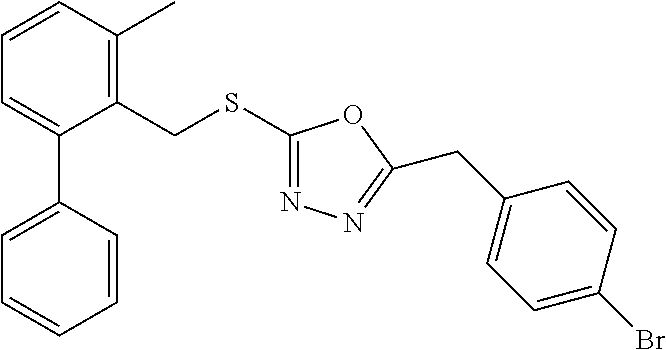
C1=CC(C)=C(CSC2=NN=C(CC3=CC=C(Br)C=C3)O2)C(C2=CC=CC=C2)=C1
